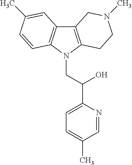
C12=C(N(CC(C3=CC=C(C)C=N3)O)C3=C1C=C(C)C=C3)CCN(C)C2
